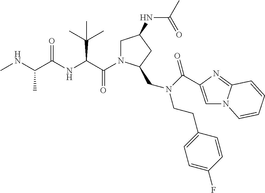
C(=O)(C(C(C)(C)C)NC(=O)C(C)NC)N1CC(NC(C)=O)CC1CN(CCC1=CC=C(F)C=C1)C(=O)C1=CN2C(=N1)C=CC=C2
